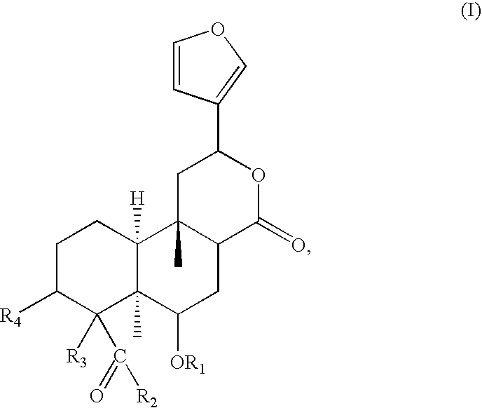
C1C([R4])C([R3])(C([R2])=O)C2(C)C([H])(C1)C1(C)C(CC2[OR1])C(=O)OC(C2=COC=C2)C1
